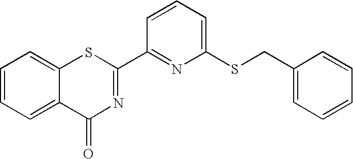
C1=CC=C2C(=C1)SC(C1=NC(SCC3=CC=CC=C3)=CC=C1)=NC2=O
